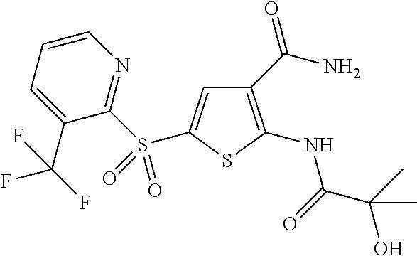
C1(C(N)=O)=C(NC(C(C)(O)C)=O)SC(S(C2=NC=CC=C2C(F)(F)F)(=O)=O)=C1
